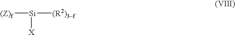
[(Z)f][Si]([(R2)3f])[X]
